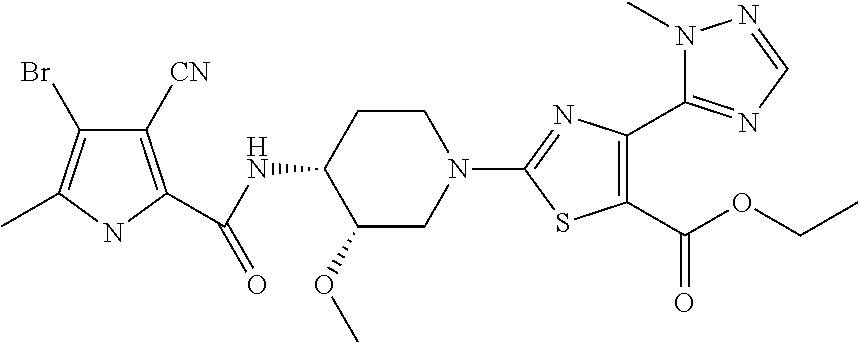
N1(C)N=CN=C1C1=C(C(OCC)=O)SC(N2CCC(NC(=O)C3=C([CN])C(Br)=C(C)N3)C(OC)C2)=N1
